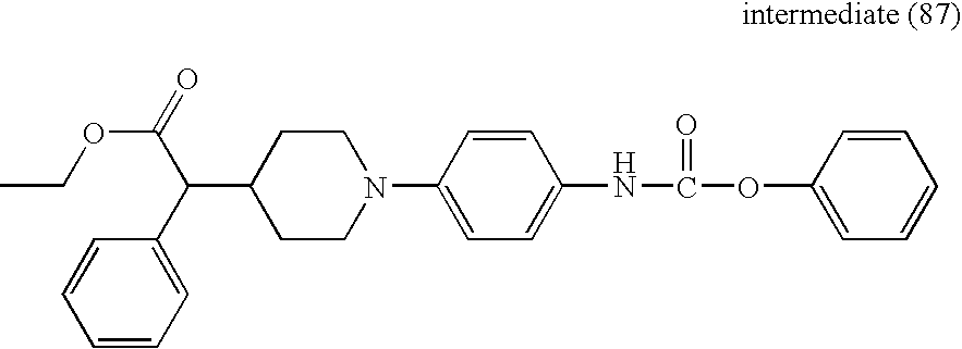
C1=CC=C(C(C(OCC)=O)C2CCN(C3=CC=C(NC(OC4=CC=CC=C4)=O)C=C3)CC2)C=C1
